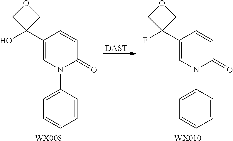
OC1(C2=CN(C3=CC=CC=C3)C(=O)C=C2)COC1.[WX008].[DAST].FC1(C2=CN(C3=CC=CC=C3)C(=O)C=C2)COC1.[WX010]
